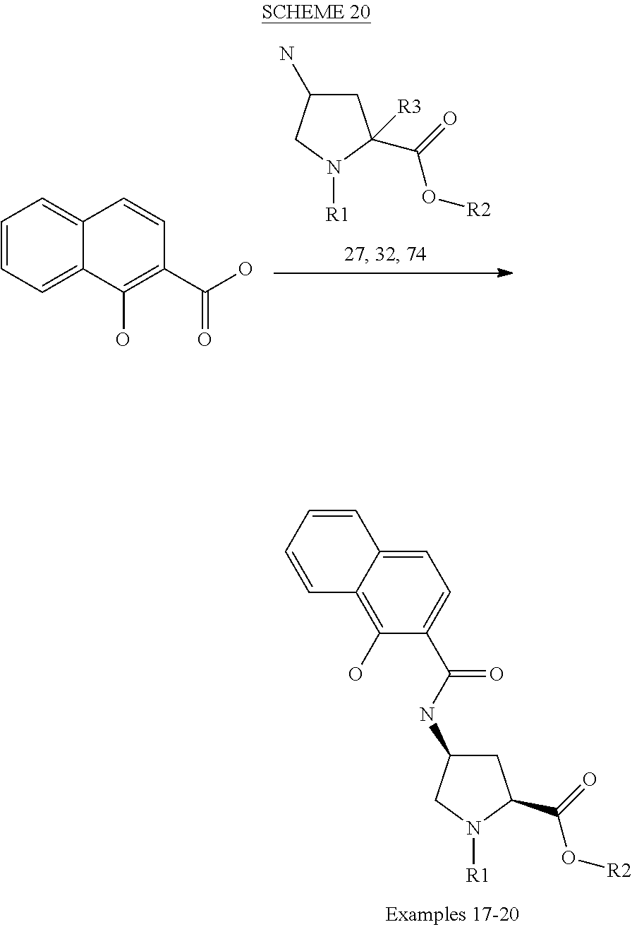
C1C(N)CN([R1])C1(C(=O)O[R2])[R3].C1=CC=C2C(=C1)C=CC(C(O)=O)=C2O.C1C(NC(C2=CC=C3C(=C2O)C=CC=C3)=O)CN([R1])C1C(=O)O[R2]
